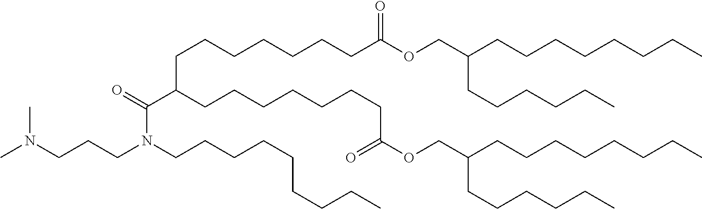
N(CCCN(C(C(CCCCCCCC(OCC(CCCCCCCC)CCCCCC)=O)CCCCCCCC(OCC(CCCCCCCC)CCCCCC)=O)=O)CCCCCCCCC)(C)C
